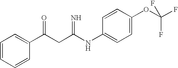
C1=CC=CC(C(CC(NC2=CC=C(OC(F)(F)F)C=C2)=N)=O)=C1
